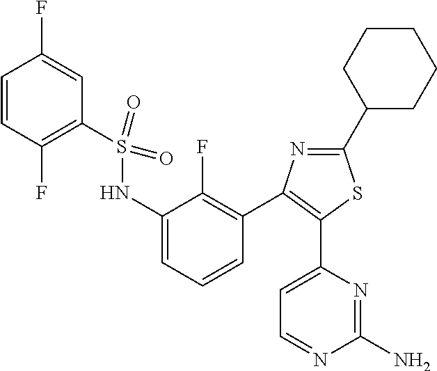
N1=C(C2CCCCC2)SC(C2=CC=NC(N)=N2)=C1C1=C(F)C(NS(C2=C(F)C=CC(F)=C2)(=O)=O)=CC=C1
